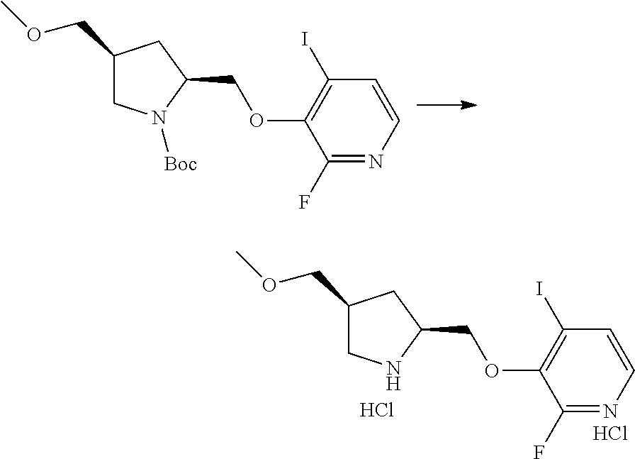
C1(F)=NC=CC(I)=C1OCC1CC(COC)CN1[Boc].C1(F)=NC=CC(I)=C1OCC1CC(COC)CN1.Cl.Cl
